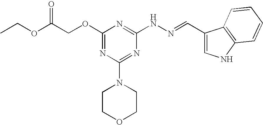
C(COC1=NC(N2CCOCC2)=NC(NN=CC2=CNC3=C2C=CC=C3)=N1)(OCC)=O
